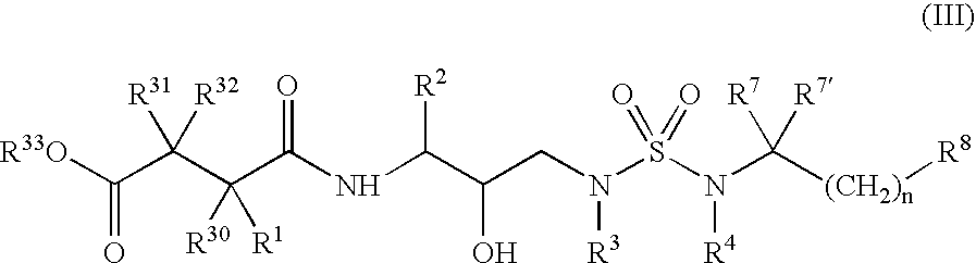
[R33O]C(C(C(C(NC(C(CN(S(N(C([(CH2)n][R8])([R7])[R7])[R4])(=O)=O)[R3])O)[R2])=O)([R30])[R1])([R31])[R32])=O
